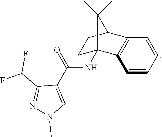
C1C2(NC(C3=CN(C)N=C3C(F)F)=O)C3=C(C(C1)C2(C)C)C=CC=C3
